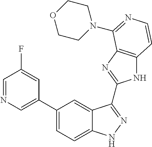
C1(C2=CC=C3C(=C2)C(C2=NC4=C(N2)C=CN=C4N2CCOCC2)=NN3)=CN=CC(F)=C1
